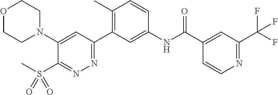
O1CCN(C2=CC(C3=C(C)C=CC(NC(C4=CC(C(F)(F)F)=NC=C4)=O)=C3)=NN=C2S(C)(=O)=O)CC1
